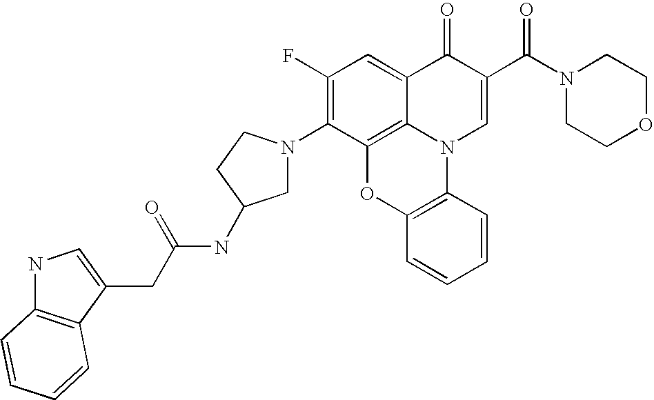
C1(F)=C(N2CC(NC(=O)CC3=CNC4=C3C=CC=C4)CC2)C2=C3C(=C1)C(=O)C(C(N1CCOCC1)=O)=CN3C1=C(O2)C=CC=C1
